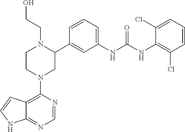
C12=C(N3CC(C4=CC(NC(NC5=C(Cl)C=CC=C5Cl)=O)=CC=C4)N(CCO)CC3)N=CN=C1NC=C2
